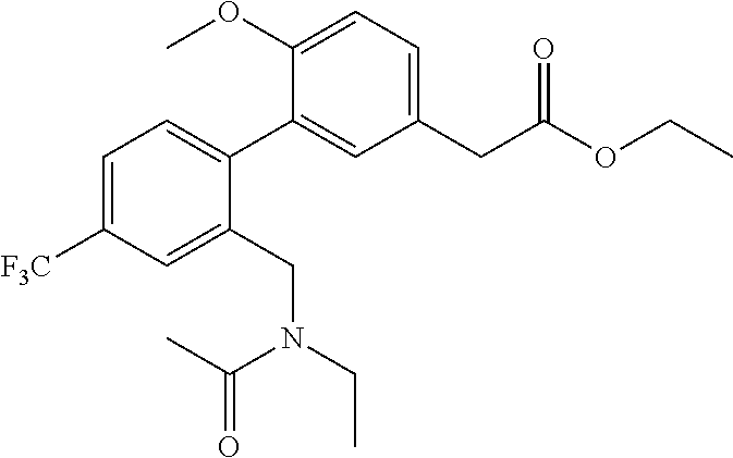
C1=C([F3C])C=C(CN(CC)C(C)=O)C(C2=CC(CC(OCC)=O)=CC=C2OC)=C1
